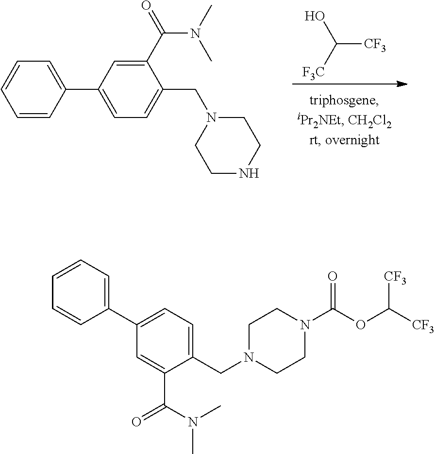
OC([F3C])[CF3].C1=CC(C2=CC=C(CN3CCNCC3)C(C(=O)N(C)C)=C2)=CC=C1.C1=CC=CC(C2=CC=C(CN3CCN(C(OC([CF3])[CF3])=O)CC3)C(C(N(C)C)=O)=C2)=C1
